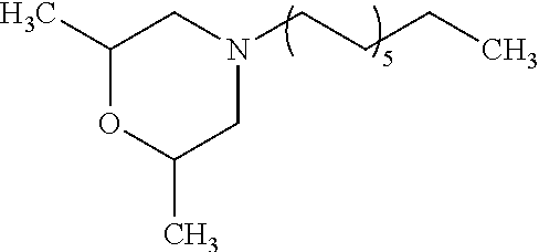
N1(CCCC)CC(C)OC(C)C1
